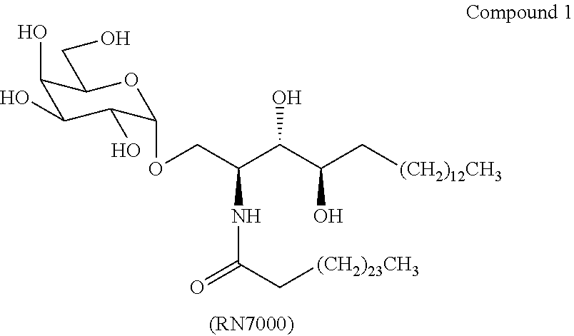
C1(O)C(O)C(O)C(OCC(C(C(C[(CH2)12CH3])O)O)NC(=O)C[(CH2)23CH3])OC1CO
